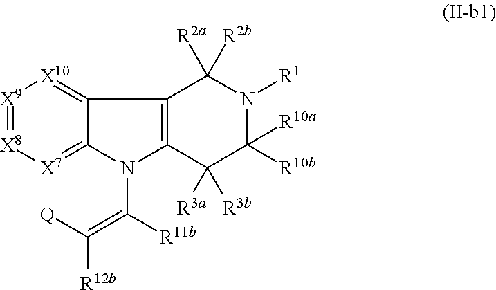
N1(C([R11b])=C([Q])[R12b])C2=[X7][X8]=[X9][X10]=C2C2=C1C([R3a])([R3b])C([R10b])([R10a])N([R1])C2([R2a])[R2b]
